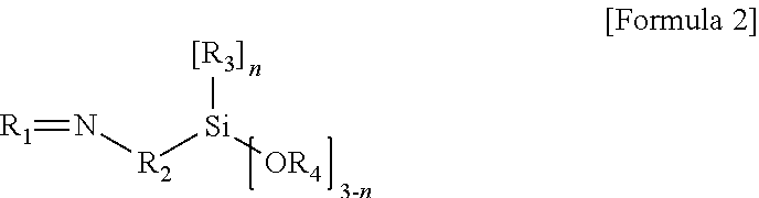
[R1]=N[R2][Si]([OR4])[[R3]]
